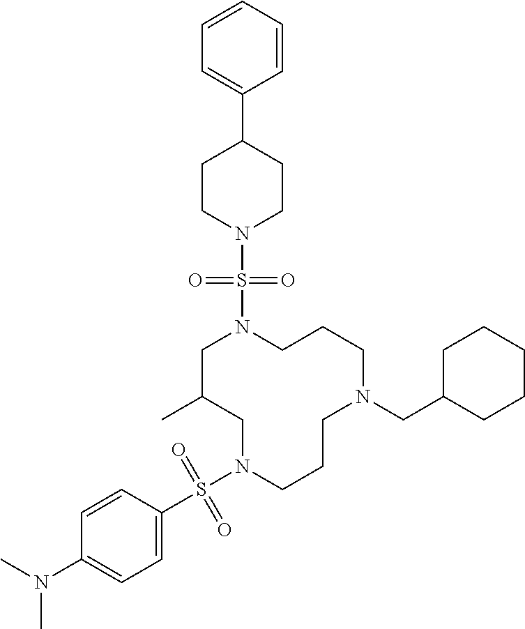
C1C(C)CN(S(C2=CC=C(N(C)C)C=C2)(=O)=O)CCCN(CC2CCCCC2)CCCN1S(N1CCC(C2=CC=CC=C2)CC1)(=O)=O
